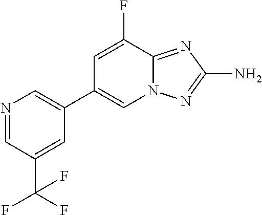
N1=CC(C(F)(F)F)=CC(C2=CN3C(=NC(N)=N3)C(F)=C2)=C1
